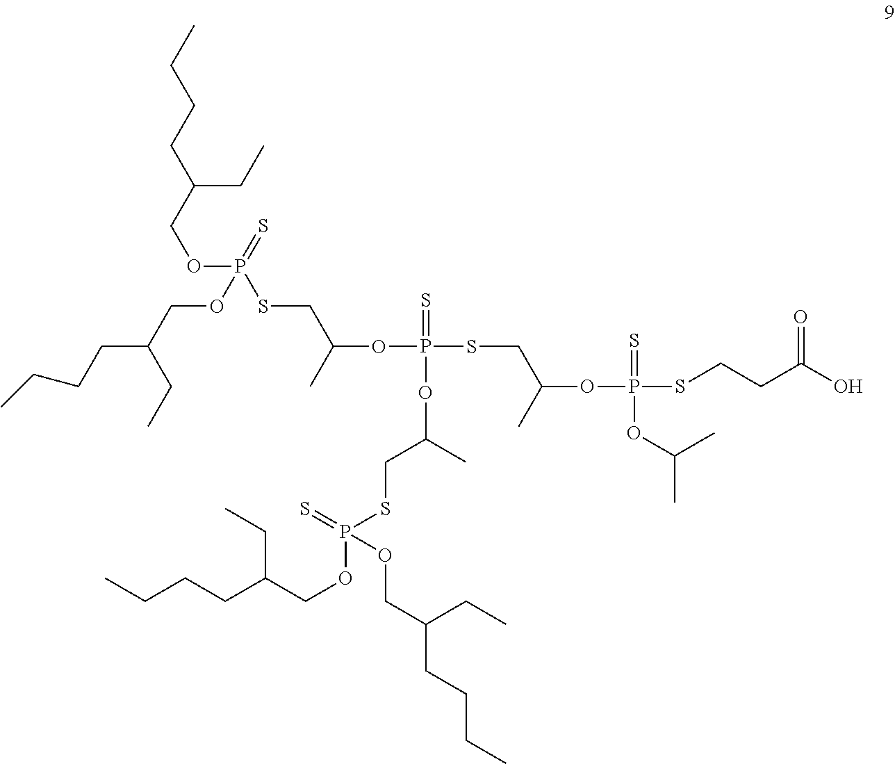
C(C(CC)CCCC)OP(SCC(OP(SCC(OP(SCCC(=O)O)(=S)OC(C)C)C)(=S)OC(CSP(=S)(OCC(CCCC)CC)OCC(CC)CCCC)C)C)(=S)OCC(CCCC)CC
